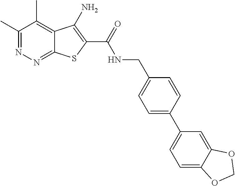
C1(C)=NN=C2C(=C1C)C(N)=C(C(=O)NCC1=CC=C(C3=CC=C4C(=C3)OCO4)C=C1)S2
